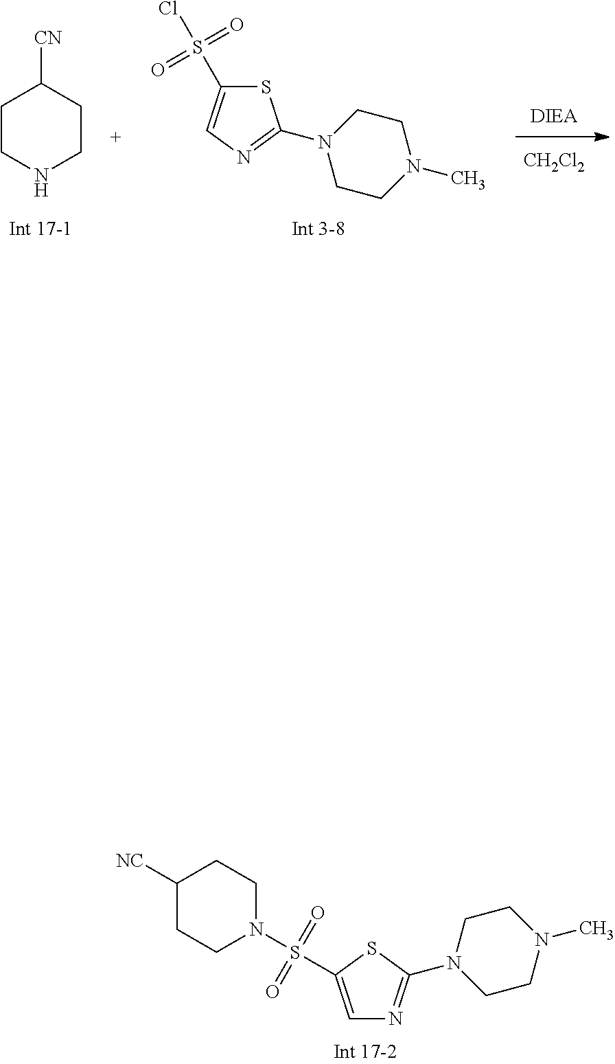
C1CC([CN])CCN1.N1(C2=NC=C(S(=O)(=O)Cl)S2)CCN(C)CC1.[CH2Cl2].C1=C(S(N2CCC([NC])CC2)(=O)=O)SC(N2CCN(C)CC2)=N1
